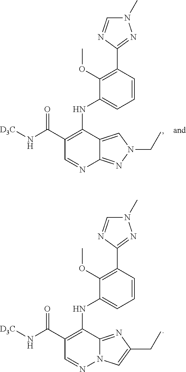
C1(C(N[D3C])=O)=C(NC2=CC=CC(C3=NN(C)C=N3)=C2OC)C2=NC(CC)=CN2N=C1.C1(C(N[D3C])=O)=C(NC2=CC=CC(C3=NN(C)C=N3)=C2OC)C2=CN(CC)N=C2N=C1
